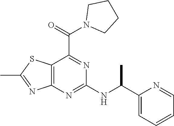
C12=C(N=C(NC(C3=CC=CC=N3)C)N=C1C(=O)N1CCCC1)N=C(C)S2
